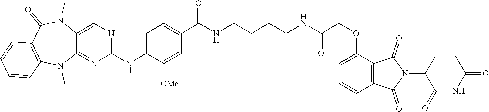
C(NCCCCNC(COC1=CC=CC2=C1C(=O)N(C1C(=O)NC(=O)CC1)C2=O)=O)(C1=CC=C(NC2=NC=C3C(=N2)N(C)C2=C(C(=O)N3C)C=CC=C2)C([OMe])=C1)=O
